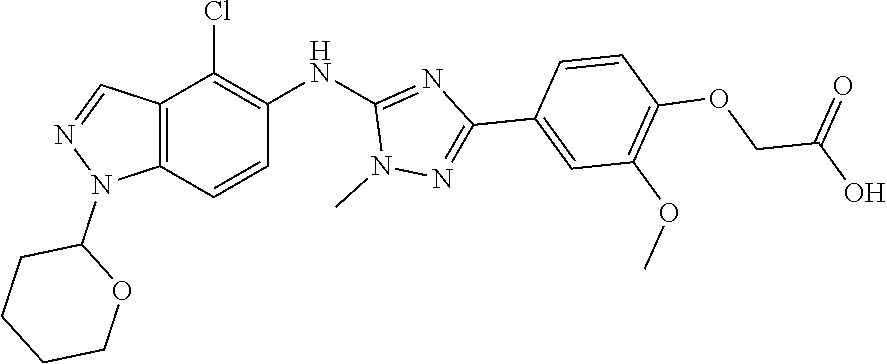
C12=C(C=CC(NC3=NC(C4=CC(OC)=C(OCC(O)=O)C=C4)=NN3C)=C1Cl)N(C1CCCCO1)N=C2
